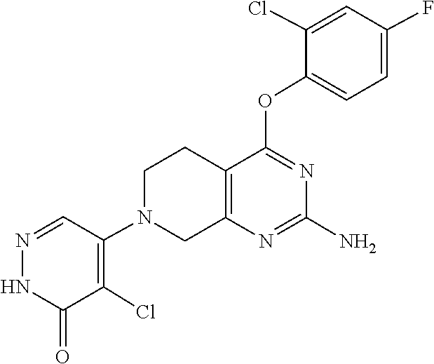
NC1=NC2=C(CCN(C3=C(Cl)C(=O)NN=C3)C2)C(OC2=CC=C(F)C=C2Cl)=N1
